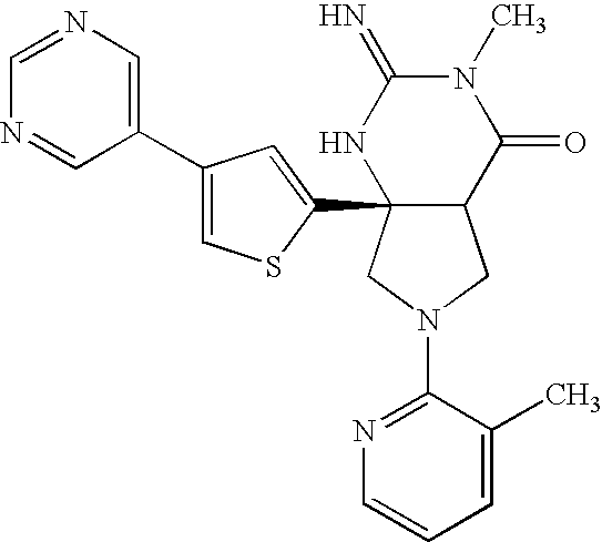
C1(N2CC3C(C4=CC(C5=CN=CN=C5)=CS4)(C2)NC(=N)N(C)C3=O)=NC=CC=C1C
